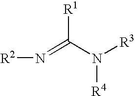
[R1]C(N([R3])[R4])=N[R2]
